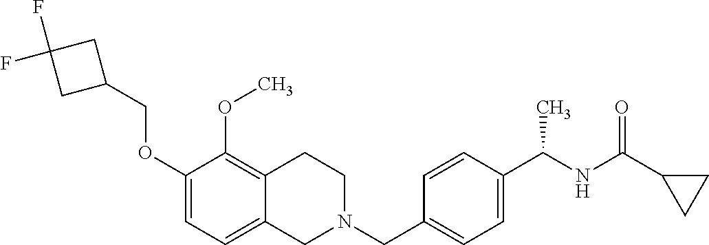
C1(OCC2CC(F)(F)C2)=CC=C2C(=C1OC)CCN(CC1=CC=C(C(NC(C3CC3)=O)C)C=C1)C2
